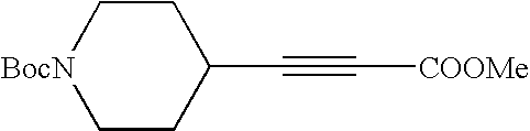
[BocN]1CCC(C#C[COOMe])CC1
